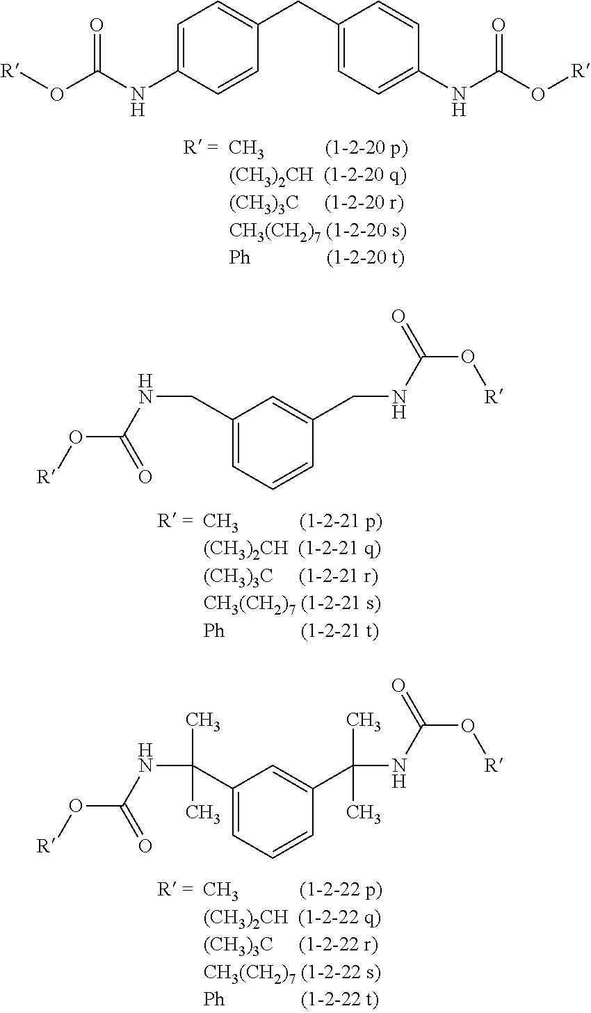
C1=C(NC(O[R])=O)C=CC(CC2=CC=C(NC(O[R])=O)C=C2)=C1.C1(CNC(O[R])=O)=CC=CC(CNC(=O)O[R])=C1.C1(C(NC(O[R])=O)(C)C)=CC=CC(C(NC(=O)O[R])(C)C)=C1
